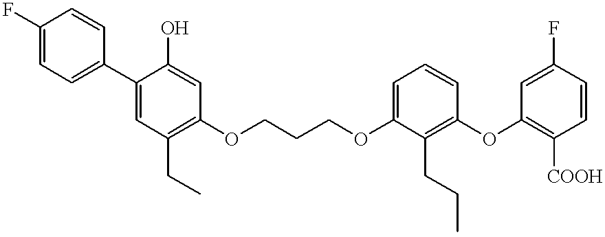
C1=C(F)C=CC(C2=CC(CC)=C(OCCCOC3=CC=CC(OC4=C([COOH])C=CC(F)=C4)=C3CCC)C=C2O)=C1
